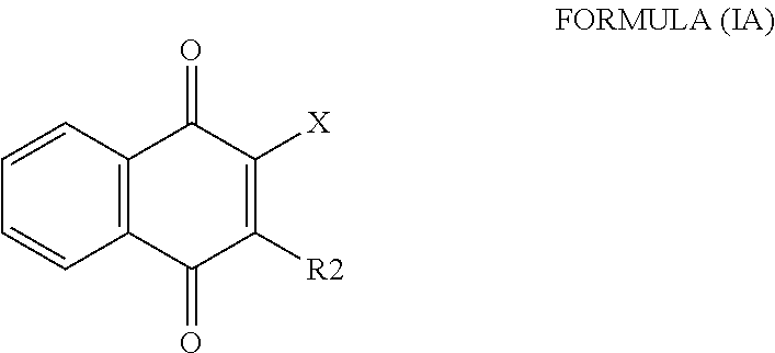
C1=CC2=C(C=C1)C(=O)C([X])=C([R2])C2=O
